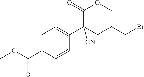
C1=C(C(OC)=O)C=CC(C(CCCBr)(C(=O)OC)[CN])=C1
